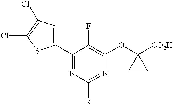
C1(C2=CC(Cl)=C(Cl)S2)=NC([R])=NC(OC2([CO2H])CC2)=C1F
